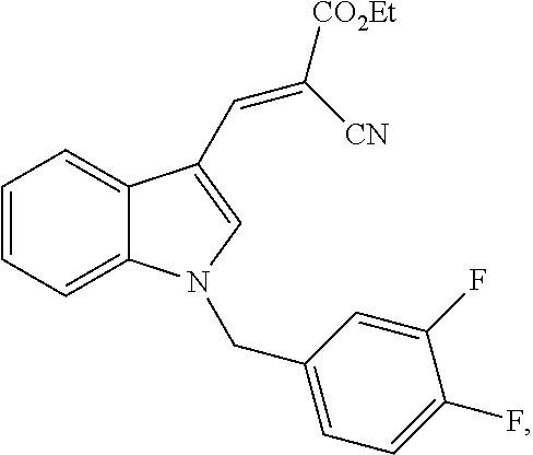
C1=CC=C2C(=C1)C(C=C([CO2Et])[CN])=CN2CC1=CC=C(F)C(F)=C1
